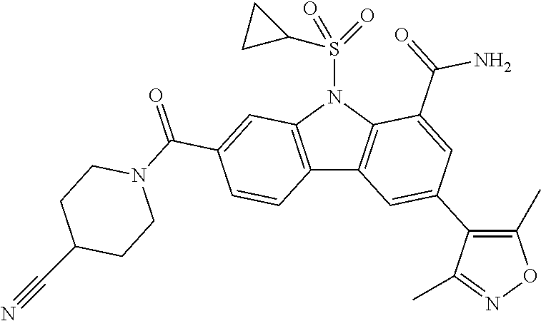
C12=C(N(S(=O)(=O)C3CC3)C3=C1C=C(C1=C(C)ON=C1C)C=C3C(N)=O)C=C(C(=O)N1CCC(C#N)CC1)C=C2
